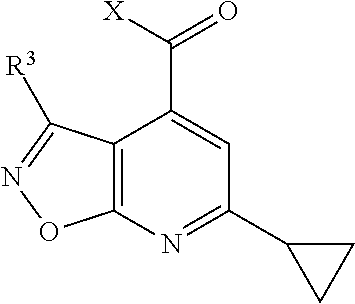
C12=C(N=C(C3CC3)C=C1C(=O)[X])ON=C2[R3]
